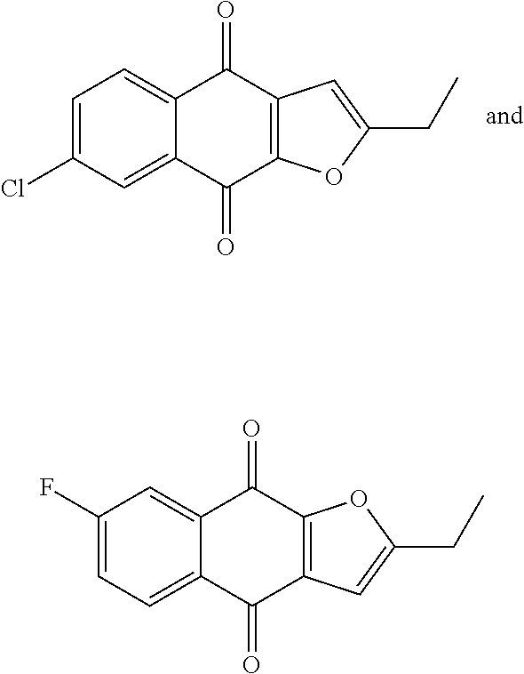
C1(F)=CC=C2C(=C1)C(=O)C1=C(C2=O)C=C(CC)O1.C1=C(Cl)C=C2C(=C1)C(=O)C1=C(C2=O)OC(CC)=C1
